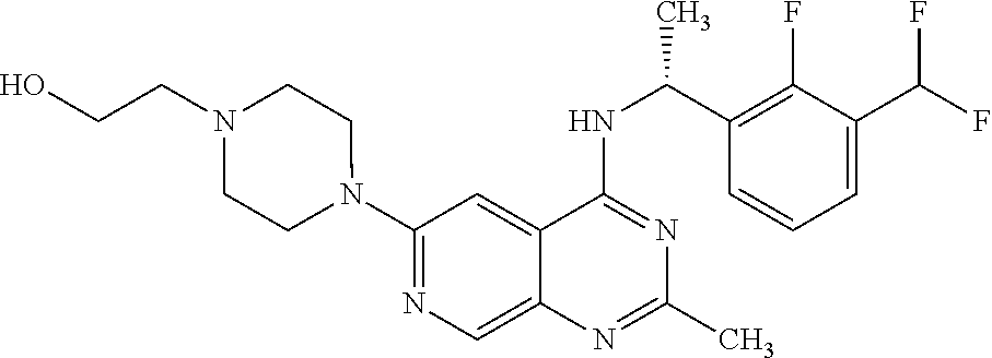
N1(C2=NC=C3C(=C2)C(NC(C2=C(F)C(C(F)F)=CC=C2)C)=NC(C)=N3)CCN(CCO)CC1
